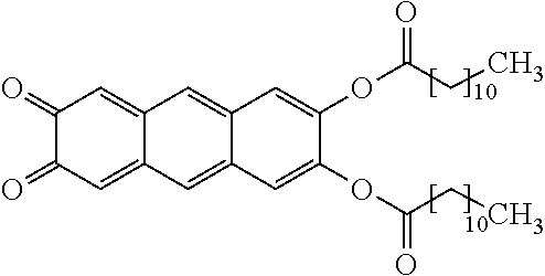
C1(=O)C(=O)C=C2C(=C1)C=C1C(=C2)C=C(OC(=O)CC)C(OC(=O)CC)=C1
